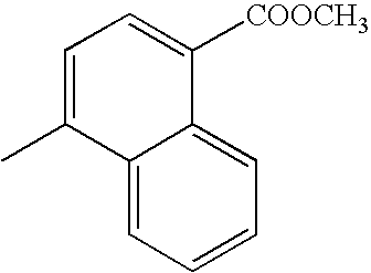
C12=CC=CC=C1C([COOCH3])=CC=C2C
